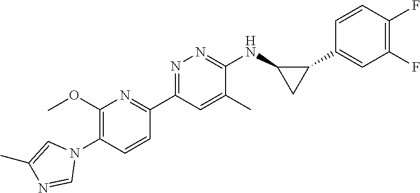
C1(OC)=C(N2C=C(C)N=C2)C=CC(C2=NN=C(NC3CC3C3=CC(F)=C(F)C=C3)C(C)=C2)=N1
